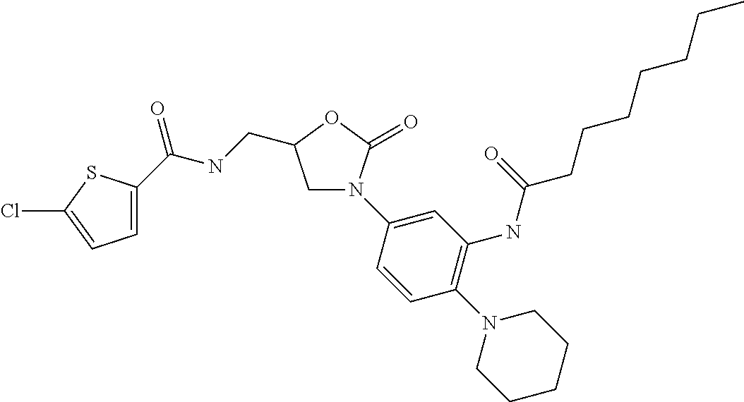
C1=C(C(NCC2CN(C3=CC(NC(CCCCCCC)=O)=C(N4CCCCC4)C=C3)C(=O)O2)=O)SC(Cl)=C1
